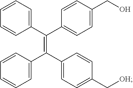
C(=C(C1=CC=CC=C1)C1=CC=C(CO)C=C1)(C1=CC=C(C[OH])C=C1)C1=CC=CC=C1
